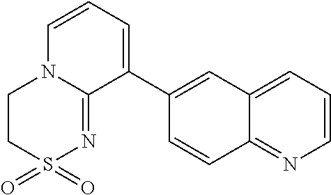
C1S(=O)(=O)N=C2N(C1)C=CC=C2C1=CC2=CC=CN=C2C=C1
